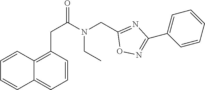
C(N(CC1=NC(C2=CC=CC=C2)=NO1)CC)(CC1=C2C(=CC=C1)C=CC=C2)=O
